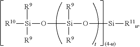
[R10][Si]([R9])([R9])O[Si]([R9])([R9])O[Si][R11u]
